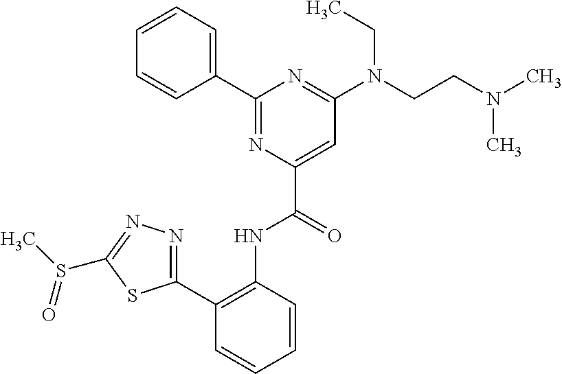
C1(C2=NC(C(=O)NC3=C(C4=NN=C(S(C)=O)S4)C=CC=C3)=CC(N(CCN(C)C)CC)=N2)=CC=CC=C1
